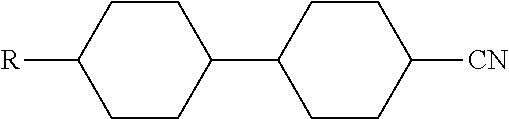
C1CC([R])CCC1C1CCC([CN])CC1
